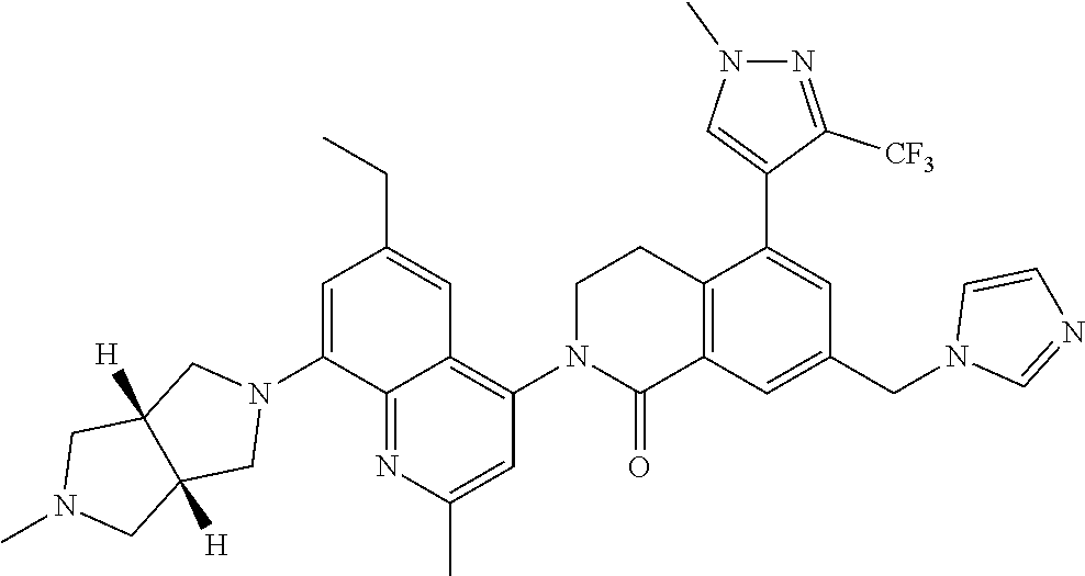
C12=C(C=C(CN3C=NC=C3)C=C1C1=CN(C)N=C1[CF3])C(=O)N(C1=C3C(=NC(C)=C1)C(N1CC4([H])C([H])(C1)CN(C)C4)=CC(CC)=C3)CC2
